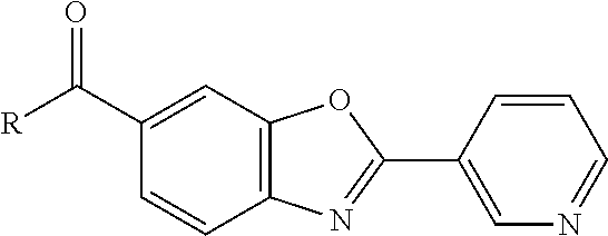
C1=CC(C2=NC3=C(O2)C=C(C([R])=O)C=C3)=CN=C1
